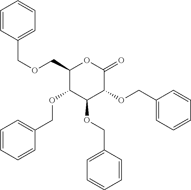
C1=CC(COCC2C(OCC3=CC=CC=C3)C(OCC3=CC=CC=C3)C(OCC3=CC=CC=C3)C(=O)O2)=CC=C1
